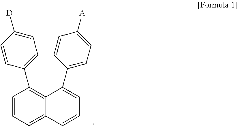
C1=CC=C2C(=C1C1=CC=C([D])C=C1)C(C1=CC=C([A])C=C1)=CC=C2
